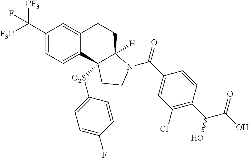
C1(C([F3C])([CF3])F)=CC=C2C(=C1)CCC1([H])C2([O2S]C2=CC=C(F)C=C2)CCN1C(C1=CC(Cl)=C(C(C(O)=O)O)C=C1)=O
